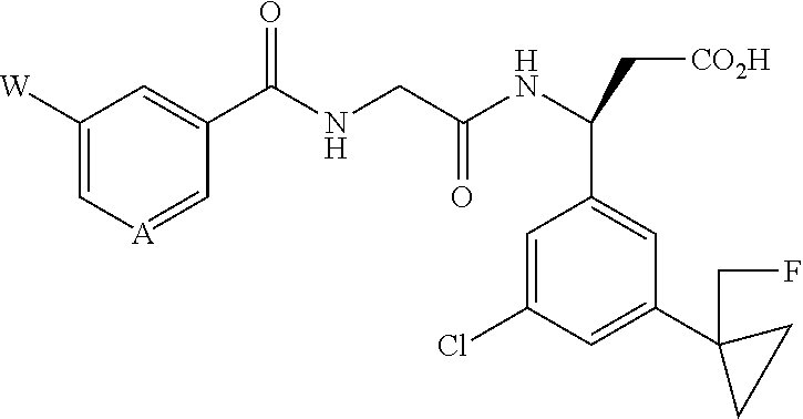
C1([W])=C[A]=CC(C(NCC(NC(C[CO2H])C2=CC(C3(CF)CC3)=CC(Cl)=C2)=O)=O)=C1
